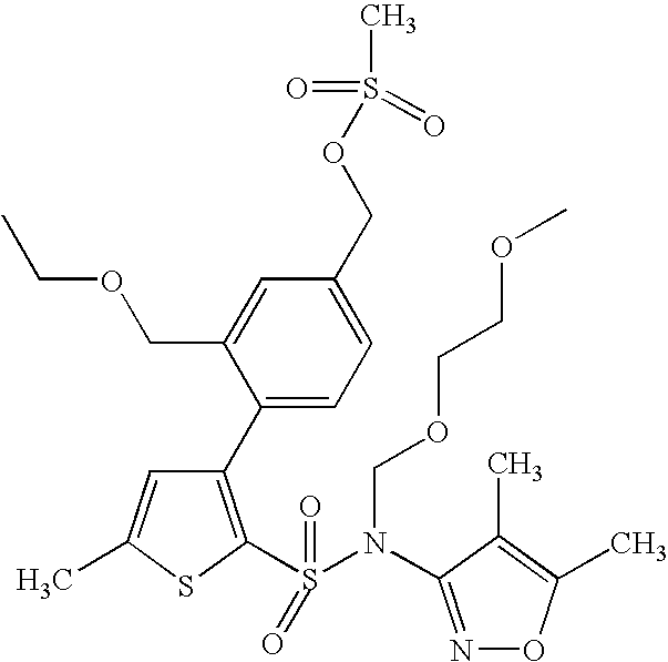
C1(C2=CC=C(COS(C)(=O)=O)C=C2COCC)=C(S(=O)(=O)N(COCCOC)C2=NOC(C)=C2C)SC(C)=C1
